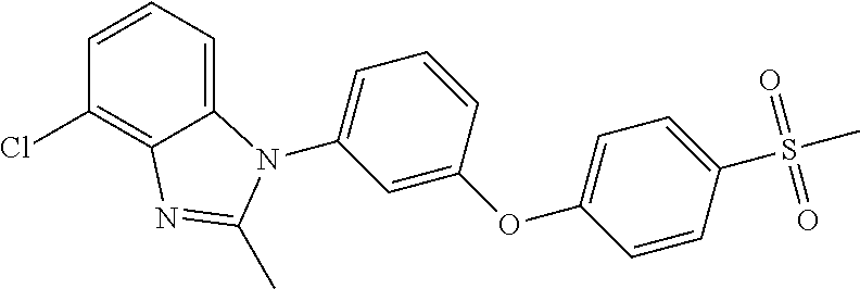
C1(OC2=CC(N3C4=CC=CC(Cl)=C4N=C3C)=CC=C2)=CC=C(S(C)(=O)=O)C=C1
